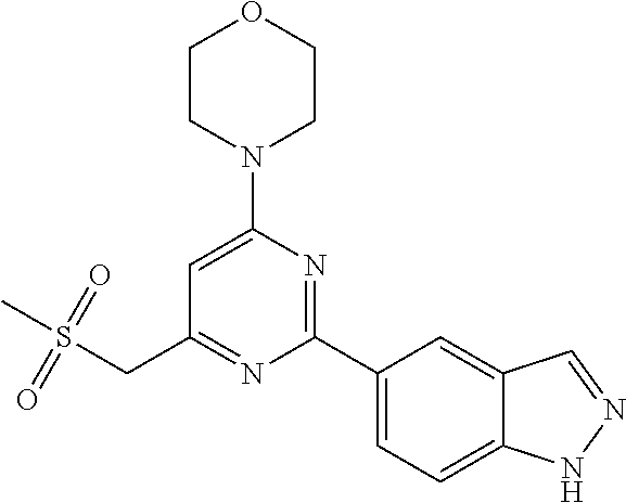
C1=C(N2CCOCC2)N=C(C2=CC=C3C(=C2)C=NN3)N=C1CS(C)(=O)=O
